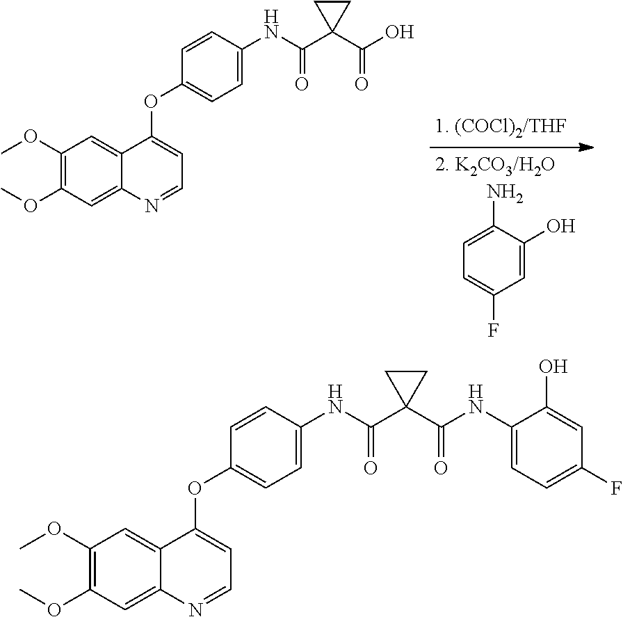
C1=C(O)C(N)=CC=C1F.C1(OC)=C(OC)C=C2C(=C1)C(OC1=CC=C(NC(C3(C(O)=O)CC3)=O)C=C1)=CC=N2.C1(OC)=C(OC)C=C2C(=C1)C(OC1=CC=C(NC(C3(C(NC4=CC=C(F)C=C4O)=O)CC3)=O)C=C1)=CC=N2
